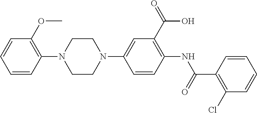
C1=CC=CC(N2CCN(C3=CC(C(=O)O)=C(NC(C4=C(Cl)C=CC=C4)=O)C=C3)CC2)=C1OC
